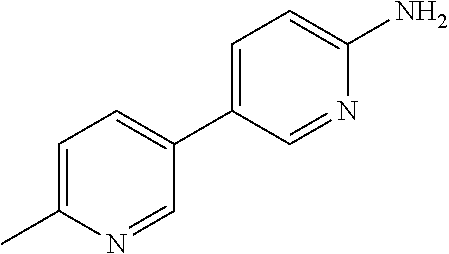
NC1=CC=C(C2=CC=C(C)N=C2)C=N1
